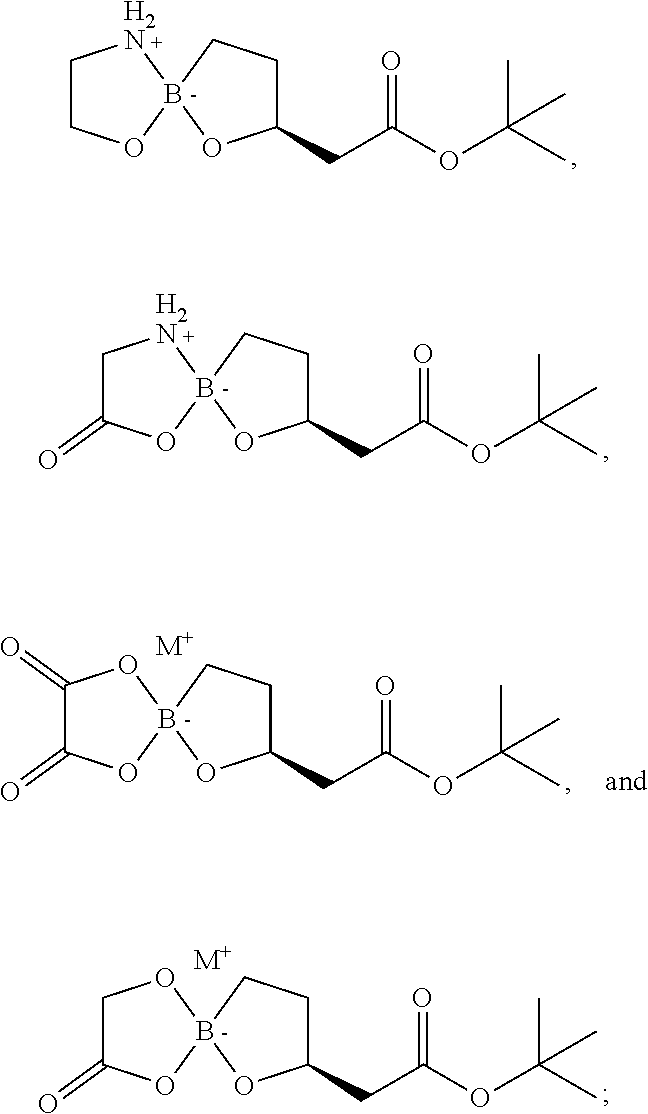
C1COB2([H2N]1)OC(CC(OC(C)(C)C)=O)CC2.C1C(=O)OB2([H2N]1)OC(CC(OC(C)(C)C)=O)CC2.C1C(=O)OB2(O1)OC(CC(OC(C)(C)C)=O)CC2.[M+].C1(=O)C(=O)OB2(O1)OC(CC(OC(C)(C)C)=O)CC2.[M+]
